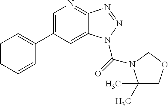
C1=CC=CC(C2=CN=C3C(=C2)N(C(=O)N2C(C)(C)COC2)N=N3)=C1
